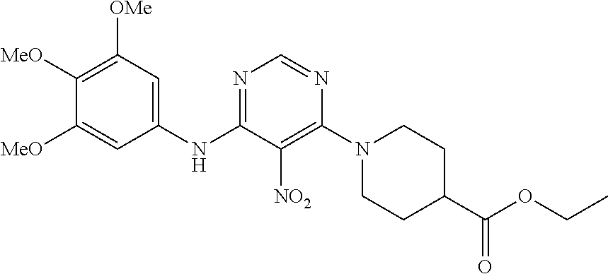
N1=C(NC2=CC([OMe])=C([MeO])C([MeO])=C2)C([NO2])=C(N2CCC(C(OCC)=O)CC2)N=C1
